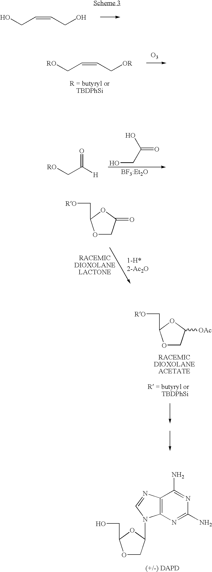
OCC=CCO.[RO]CC=CC[OR].[O3].[RO]CC([H])=O.O=C(CO)O.O1CC(=O)OC1C[RO].O1CC([OAc])OC1C[RO].O1CC(N2C3=C(C(N)=NC(N)=N3)N=C2)OC1CO
